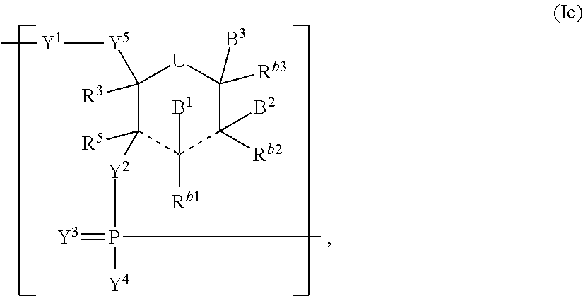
C1([R3])([Y5][Y1]C)C([R5])([Y2]P(=[Y3])(C)[Y4])C([B1])([Rb1])C([B2])([Rb2])C([Rb3])([B3])[U]1
